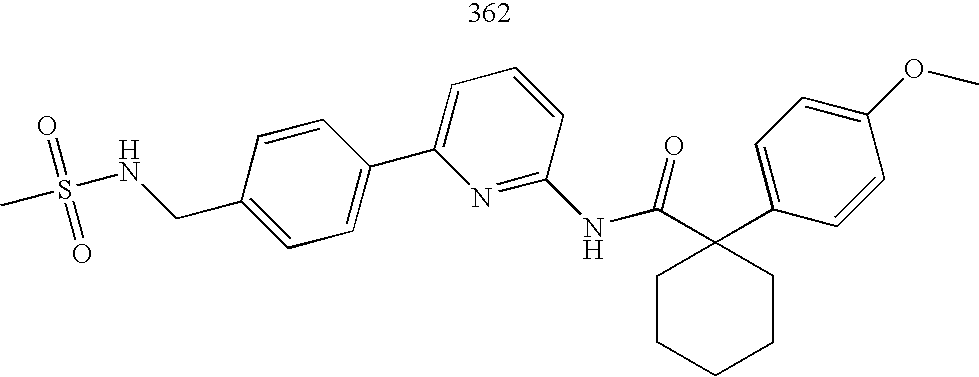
S(NCC1=CC=C(C2=CC=CC(NC(=O)C3(C4=CC=C(OC)C=C4)CCCCC3)=N2)C=C1)(C)(=O)=O
